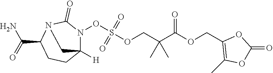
N1(OS(OCC(C(OCC2=C(C)OC(=O)O2)=O)(C)C)(=O)=O)C2([H])CCC(C(N)=O)N(C1=O)C2
